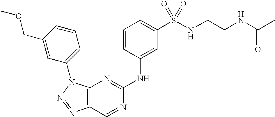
C12=C(N(C3=CC=CC(COC)=C3)N=N1)N=C(NC1=CC(S(NCCNC(=O)C)(=O)=O)=CC=C1)N=C2
